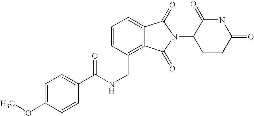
C(C1=C2C(=CC=C1)C(=O)N(C1CCC(=O)NC1=O)C2=O)NC(C1=CC=C(OC)C=C1)=O
